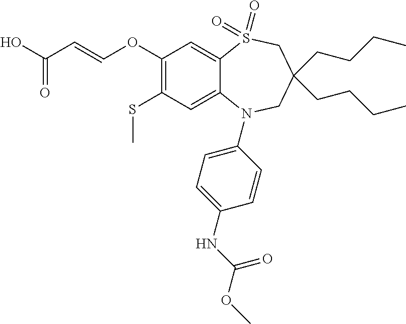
OC(C=COC1=C(SC)C=C2C(=C1)S(=O)(=O)CC(CCCC)(CCCC)CN2C1=CC=C(NC(=O)OC)C=C1)=O
